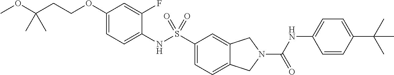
C1(OCCC(OC)(C)C)=CC=C(NS(C2=CC=C3C(=C2)CN(C(NC2=CC=C(C(C)(C)C)C=C2)=O)C3)(=O)=O)C(F)=C1
